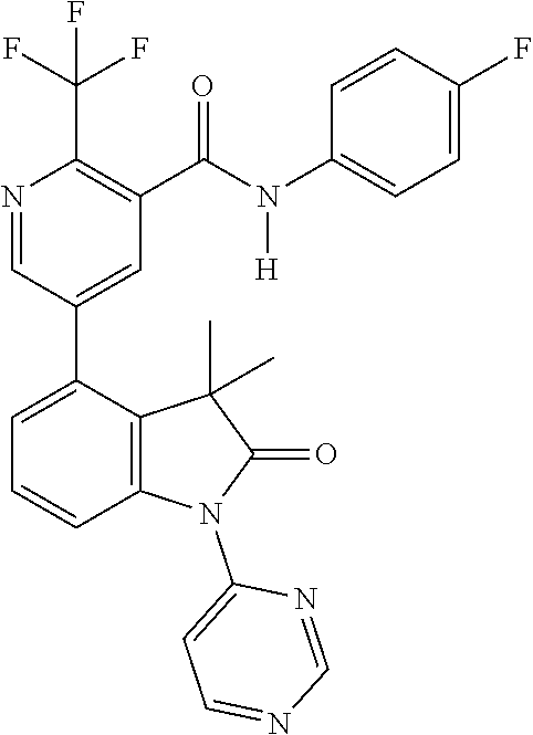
N1=CC(C2=CC=CC3=C2C(C)(C)C(=O)N3C2=CC=NC=N2)=CC(C(N(C2=CC=C(F)C=C2)[H])=O)=C1C(F)(F)F
